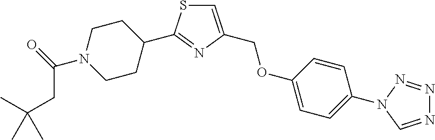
N1=CN(C2=CC=C(OCC3=CSC(C4CCN(C(=O)CC(C)(C)C)CC4)=N3)C=C2)N=N1
